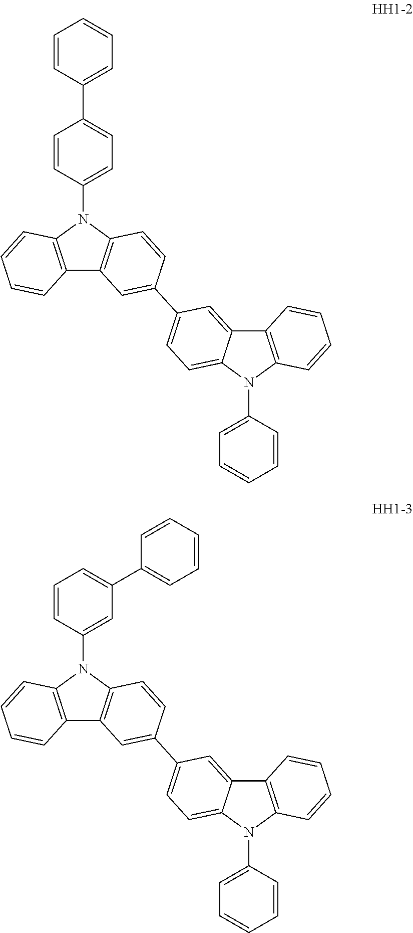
C1=CC(C2=CC=C(N3C4=C(C5=C3C=CC=C5)C=C(C3=CC=C5C(=C3)C3=C(N5C5=CC=CC=C5)C=CC=C3)C=C4)C=C2)=CC=C1.C1=C(C2=CC=CC=C2)C=C(N2C3=C(C4=C2C=CC=C4)C=C(C2=CC=C4C(=C2)C2=C(N4C4=CC=CC=C4)C=CC=C2)C=C3)C=C1
